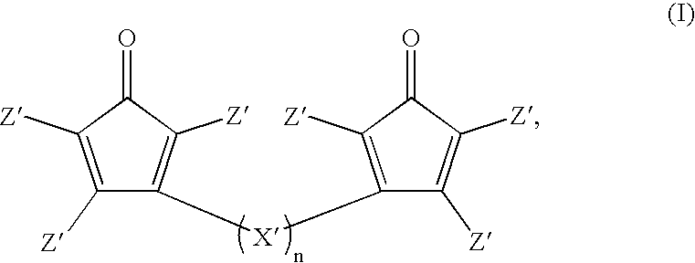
C1([Z])=C([Z])C(=O)C([Z])=C1[X]C1=C([Z])C(=O)C([Z])=C1[Z]
